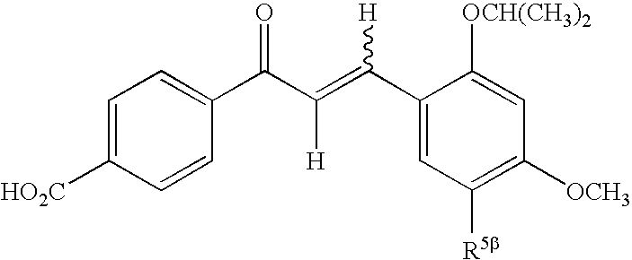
C1=C([HO2C])C=CC(C(C(=C(C2=CC([R5b])=C([OCH3])C=C2[OCH(CH3)2])[H])[H])=O)=C1
